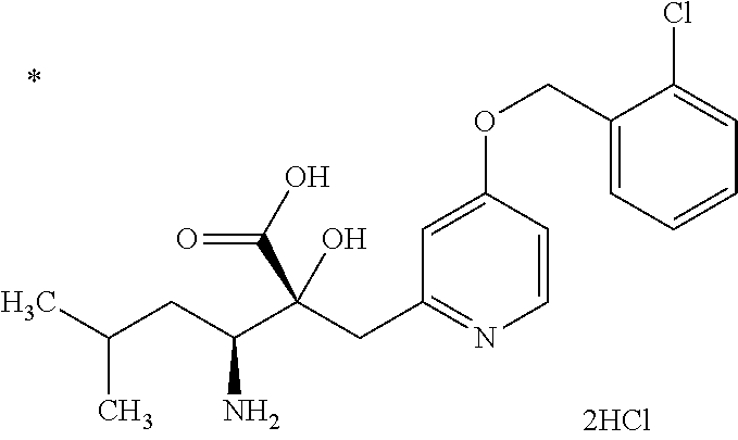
C1=CC(OCC2=CC=CC=C2Cl)=CC(CC(C(CC(C)C)N)(C(O)=O)O)=N1
